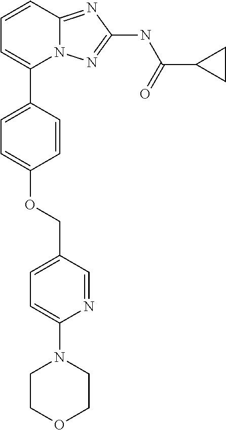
O(C1=CC=C(C2=CC=CC3=NC(NC(C4CC4)=O)=NN23)C=C1)CC1=CC=C(N2CCOCC2)N=C1
